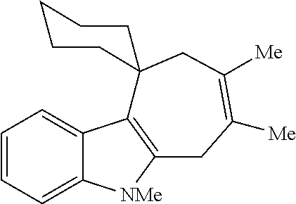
C1=CC=C2C(=C1)C1=C([NMe]2)CC([Me])=C([Me])CC12CCCCC2
